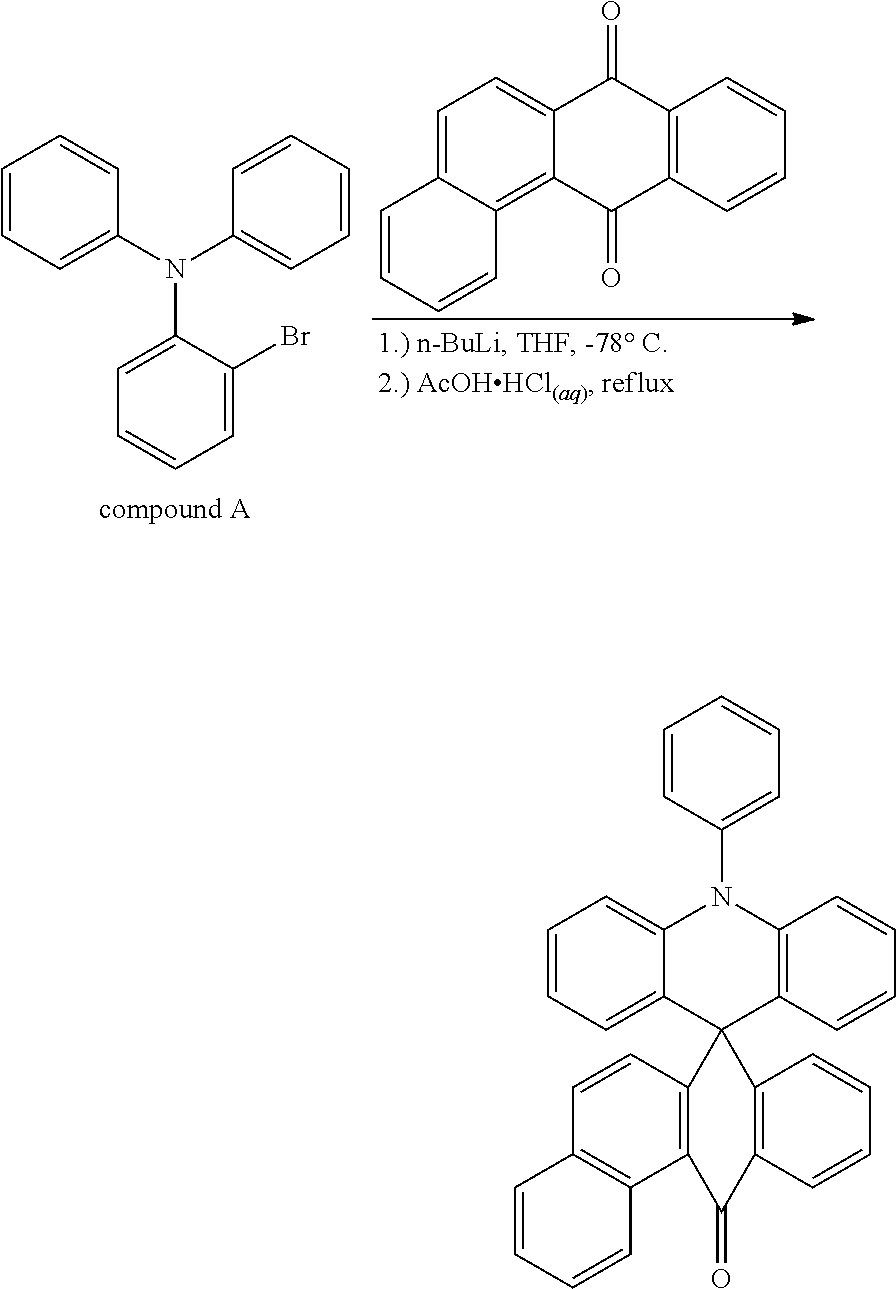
C1=CC=C2C(=C1)N(C1=CC=CC=C1)C1=C(C23C2=C(C4=C(C=C2)C=CC=C4)C(=O)C2=C3C=CC=C2)C=CC=C1.C1=CC=C(N(C2=CC=CC=C2)C2=CC=CC=C2Br)C=C1.C1=C2C(=C3C(=C1)C(=O)C1=C(C3=O)C=CC=C1)C=CC=C2
